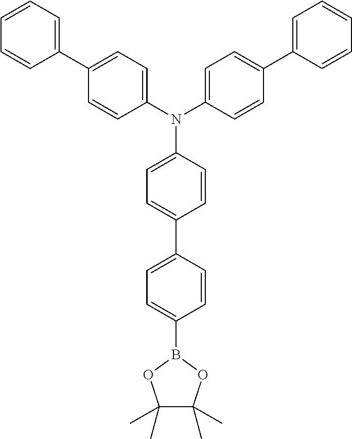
C1(C2=CC=C(B3OC(C)(C)C(C)(C)O3)C=C2)=CC=C(N(C2=CC=C(C3=CC=CC=C3)C=C2)C2=CC=C(C3=CC=CC=C3)C=C2)C=C1
